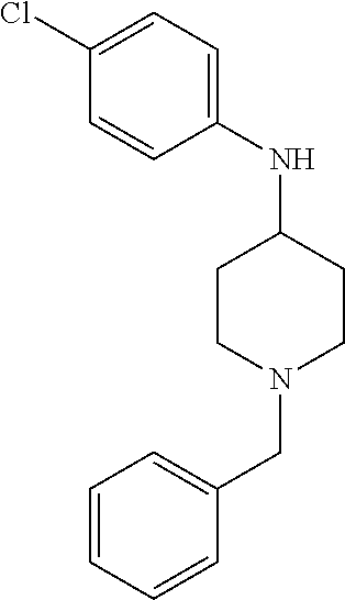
C1=C(Cl)C=CC(NC2CCN(CC3=CC=CC=C3)CC2)=C1
